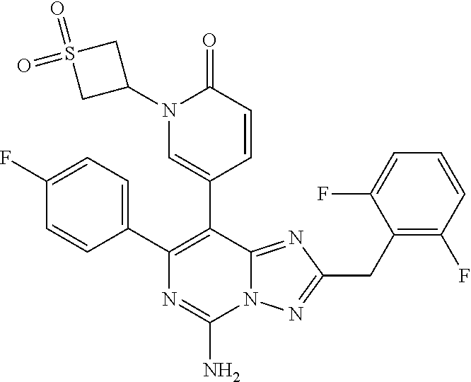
N12C(=NC(CC3=C(F)C=CC=C3F)=N1)C(C1=CN(C3CS(=O)(=O)C3)C(=O)C=C1)=C(C1=CC=C(F)C=C1)N=C2N
